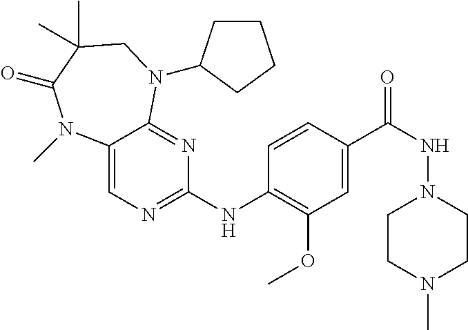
C1=CC(C(NN2CCN(C)CC2)=O)=CC(OC)=C1NC1=NC=C2C(=N1)N(C1CCCC1)CC(C)(C)C(=O)N2C
